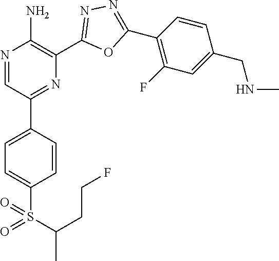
N1=CC(C2=CC=C(S(=O)(C(C)CCF)=O)C=C2)=NC(C2=NN=C(C3=C(F)C=C(CNC)C=C3)O2)=C1N
